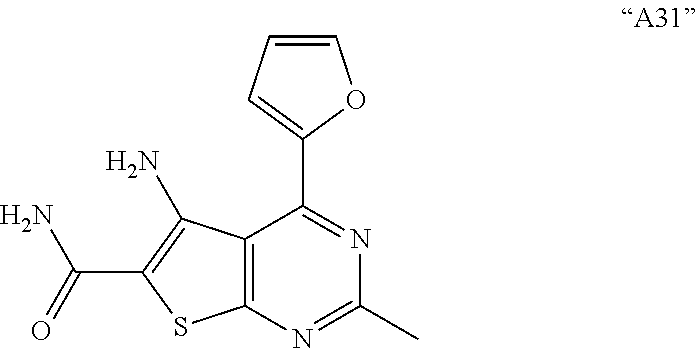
C12=C(N=C(C)N=C1C1=CC=CO1)SC(C(=O)N)=C2N
